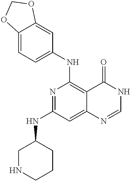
C1NCCCC1NC1=NC(NC2=CC=C3C(=C2)OCO3)=C2C(=C1)N=CNC2=O
